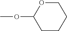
C1CCCOC1OC
